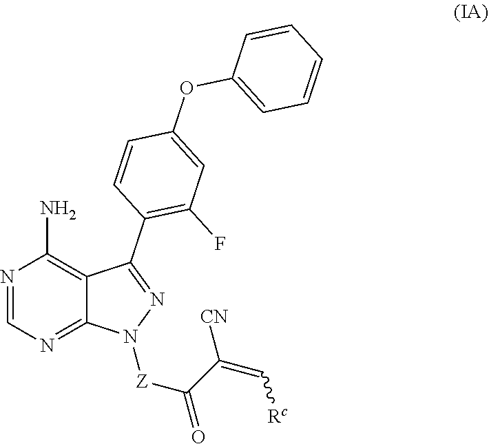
C1=NC(N)=C2C(C3=C(F)C=C(OC4=CC=CC=C4)C=C3)=NN([Z]C(=O)C(=C[Rc])[CN])C2=N1
